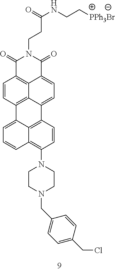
C1(=O)C2=C3C(=CC=C4C3=C(C=C2)C2=CC=CC3=C(N5CCN(CC6=CC=C(CCl)C=C6)CC5)C=CC4=C23)C(=O)N1CCC(NCC[PPh3Br])=O
